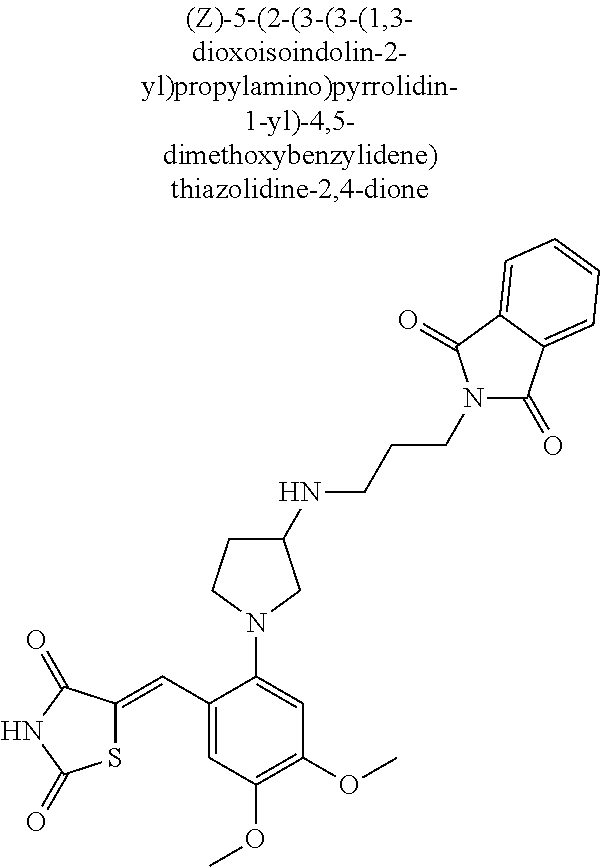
C1(C=C2SC(=O)NC2=O)=CC(OC)=C(OC)C=C1N1CC(NCCCN2C(=O)C3=CC=CC=C3C2=O)CC1
